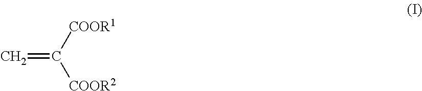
C=C([COOR1])[COOR2]
